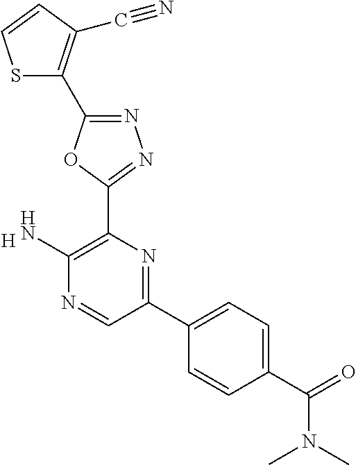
[H].C1(N)=C(C2=NN=C(C3=C(C#N)C=CS3)O2)N=C(C2=CC=C(C(N(C)C)=O)C=C2)C=N1
